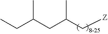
C(C(C[Z])C)C(CC)C
